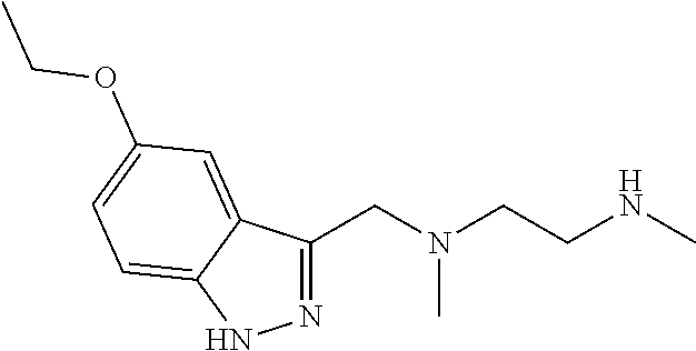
C1(CN(CCNC)C)=NNC2=CC=C(OCC)C=C12
